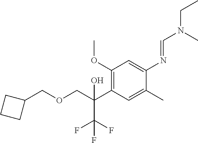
C1(OC)=C(C(COCC2CCC2)(O)C(F)(F)F)C=C(C)C(N=CN(CC)C)=C1
